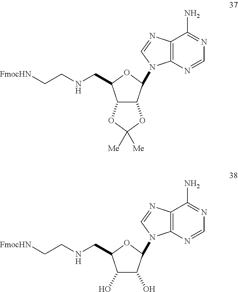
C12=C(N=CN=C1N)N(C1OC(CNCC[FmocHN])C3C1OC([Me])([Me])O3)C=N2.C12=C(N=CN=C1N)N(C1OC(CNCC[FmocHN])C(O)C1O)C=N2
